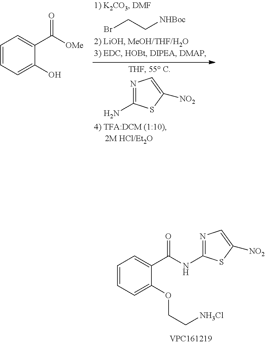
BrCC[NHBoc].N1=C(N)SC([NO2])=C1.C1=CC=C(O)C(C([OMe])=O)=C1.C1=CC=C(OCC[NH3Cl])C(C(NC2=NC=C([NO2])S2)=O)=C1
